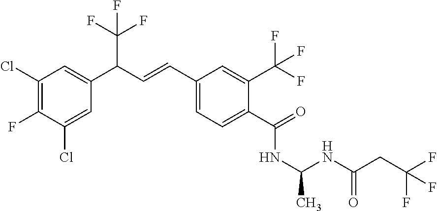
C1(Cl)=C(F)C(Cl)=CC(C(C=CC2=CC=C(C(=O)NC(C)NC(CC(F)(F)F)=O)C(C(F)(F)F)=C2)C(F)(F)F)=C1
